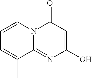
C1=CN2C(=NC(O)=CC2=O)C(C)=C1
